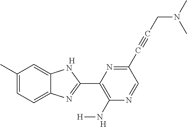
[H].C1(C)=CC=C2C(=C1)NC(C1=C(N[H])N=CC(C#CCN(C)C)=N1)=N2.[H]
